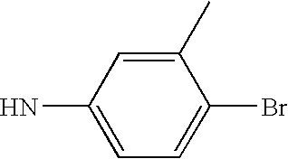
BrC1=CC=C(N)C=C1C
